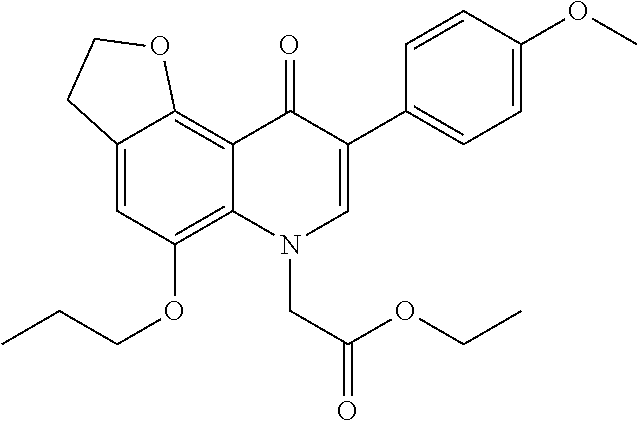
C12=CC(OCCC)=C3C(=C1OCC2)C(=O)C(C1=CC=C(OC)C=C1)=CN3CC(OCC)=O
